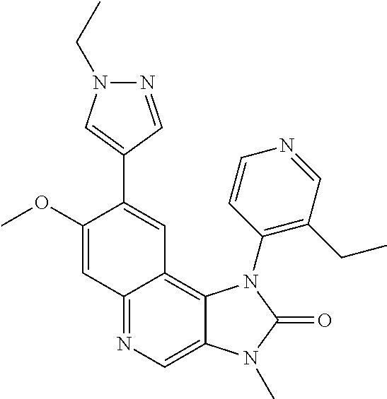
C12=NC=C3C(=C1C=C(C1=CN(CC)N=C1)C(OC)=C2)N(C1=C(CC)C=NC=C1)C(=O)N3C
